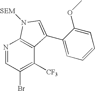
N1=CC(Br)=C([CF3])C2=C1N([SEM])C=C2C1=CC=CC=C1OC
